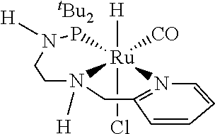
[H][Ru]12(Cl)([CO])PN([H])CCN1([H])CC1=N2C=CC=C1.[tBu2]
